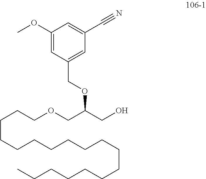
C(CCCCCCCCCCCCCCC)CCOCC(CO)OCC1=CC(C#N)=CC(OC)=C1
